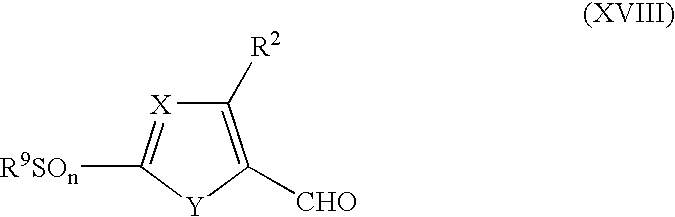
C1([R2])=C([CHO])[Y]C([R9SOn])=[X]1
